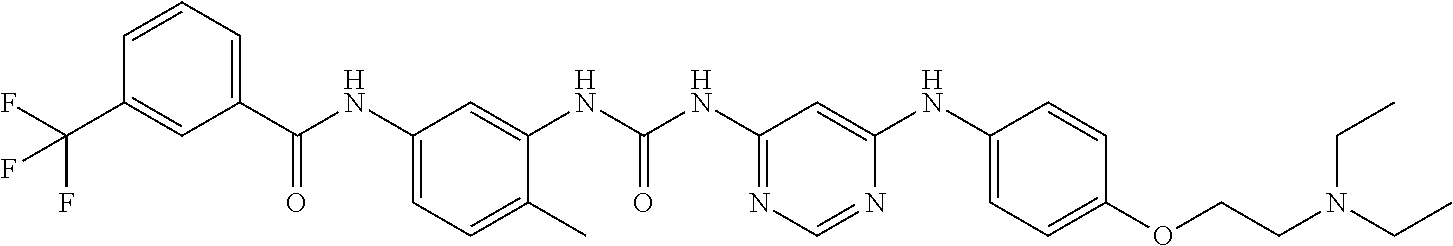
C1(C(NC2=CC=C(C)C(NC(NC3=NC=NC(NC4=CC=C(OCCN(CC)CC)C=C4)=C3)=O)=C2)=O)=CC=CC(C(F)(F)F)=C1
